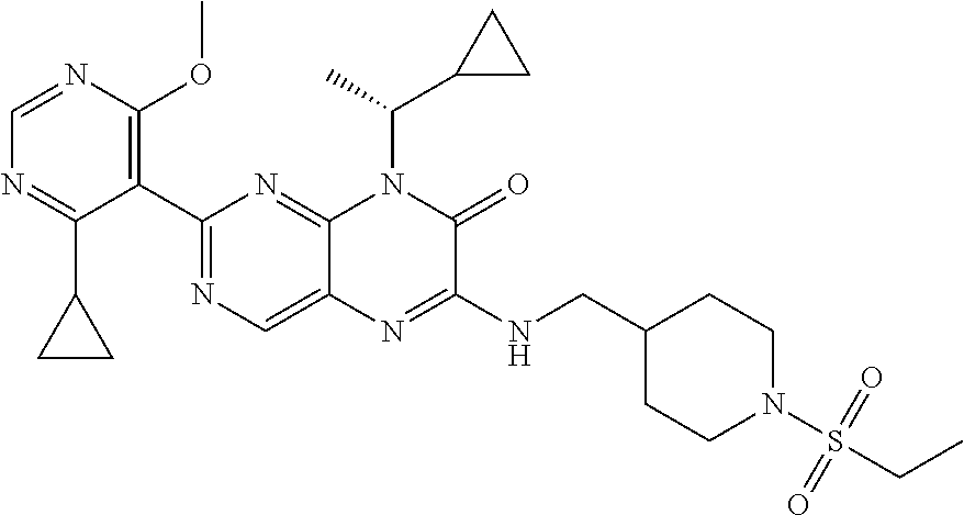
C1=NC(OC)=C(C2=NC=C3C(=N2)N(C(C2CC2)C)C(=O)C(NCC2CCN(S(=O)(=O)CC)CC2)=N3)C(C2CC2)=N1
